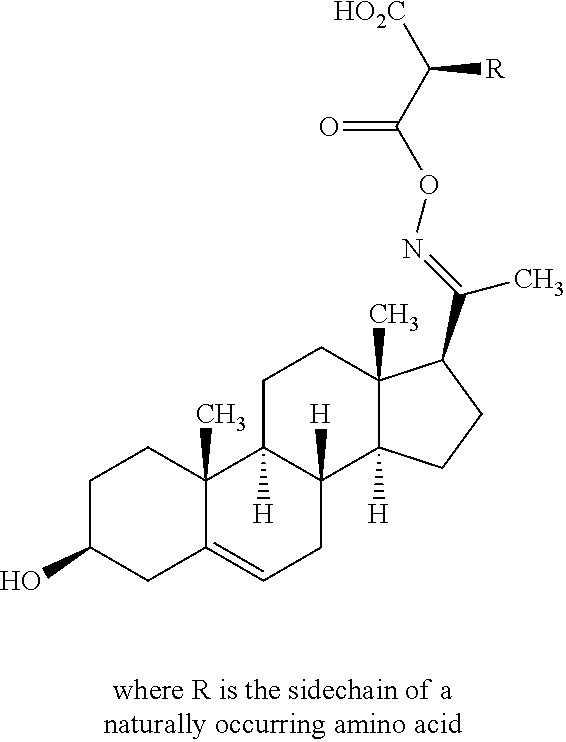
OC1CC2=CCC3([H])C([H])(C2(C)CC1)CCC1(C)C3([H])CCC1C(=NOC(C([HO2C])[R])=O)C
